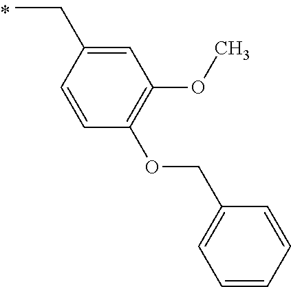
C1(CC)=CC(OC)=C(OCC2=CC=CC=C2)C=C1
